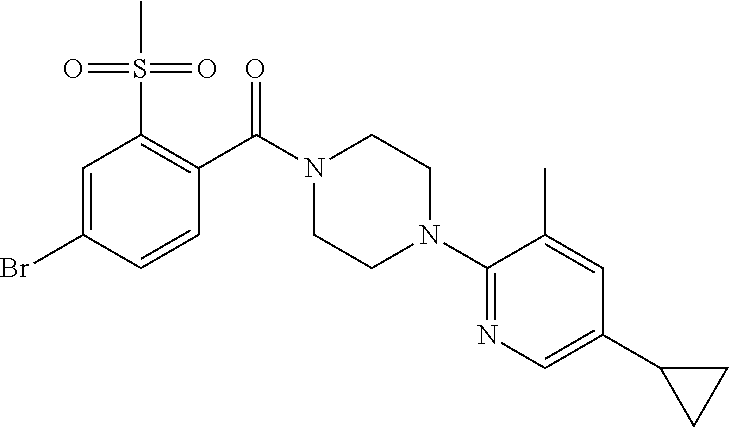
C1=C(Br)C=CC(C(N2CCN(C3=NC=C(C4CC4)C=C3C)CC2)=O)=C1S(C)(=O)=O
